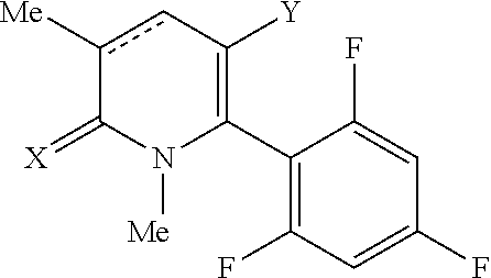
C1(C2=C([Y])cc([Me])C(=[X])N2[Me])=C(F)C=C(F)C=C1F
